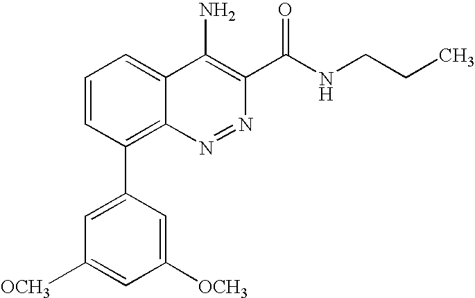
C1=CC(C2=CC([OCH3])=CC([OCH3])=C2)=C2C(=C1)C(N)=C(C(NCCC)=O)N=N2
